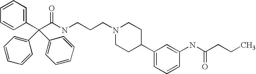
C1=CC=C(C(C(NCCCN2CCC(C3=CC=CC(NC(CCC)=O)=C3)CC2)=O)(C2=CC=CC=C2)C2=CC=CC=C2)C=C1
